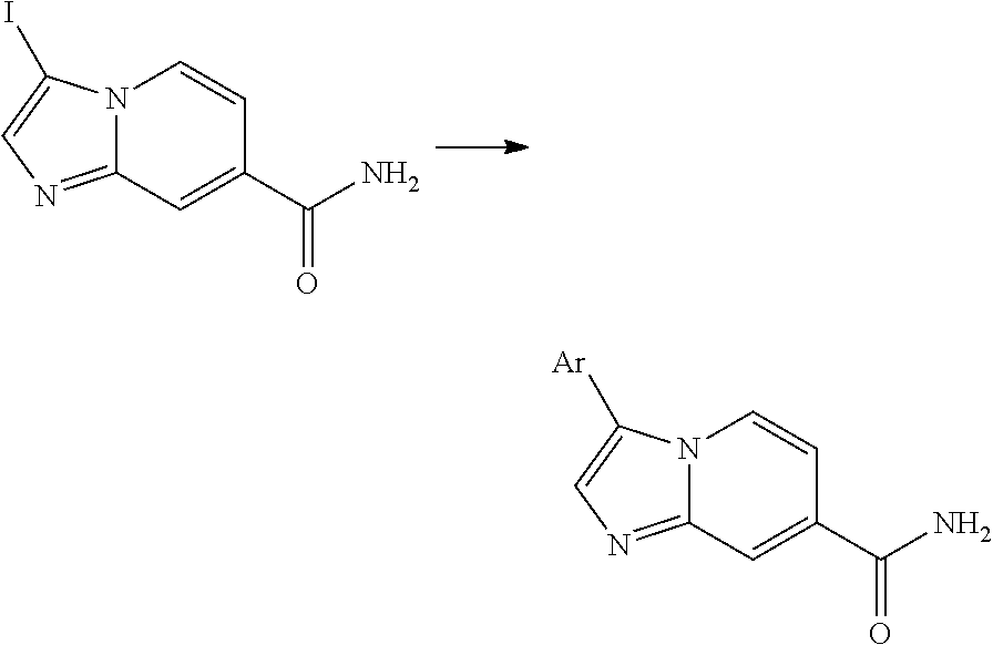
N12C(=NC=C1I)C=C(C(N)=O)C=C2.N12C(=NC=C1[Ar])C=C(C(N)=O)C=C2
